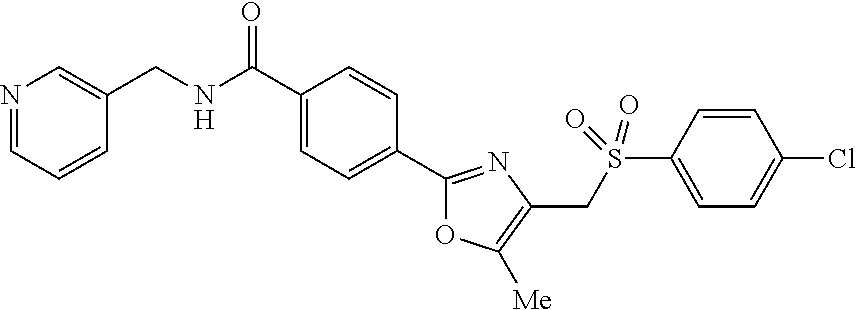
C1(C(NCC2=CN=CC=C2)=O)=CC=C(C2=NC(CS(C3=CC=C(Cl)C=C3)(=O)=O)=C([Me])O2)C=C1
